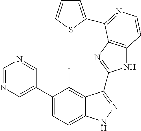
C1=C(C2=CC=C3C(=C2F)C(C2=NC4=C(N2)C=CN=C4C2=CC=CS2)=NN3)C=NC=N1
